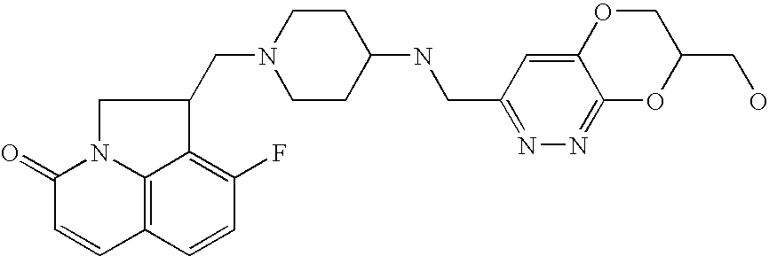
C1(=O)C=CC2=C3N1CC(CN1CCC(NCC4=NN=C5C(=C4)OCC(CO)O5)CC1)C3=C(F)C=C2
